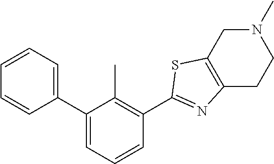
C1=CC=C(C2=CC=CC(C3=NC4=C(S3)CN(C)CC4)=C2C)C=C1
